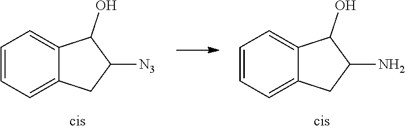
C1=CC=C2C(=C1)C(O)C([N3])C2.C1=CC=C2C(=C1)C(O)C(N)C2
